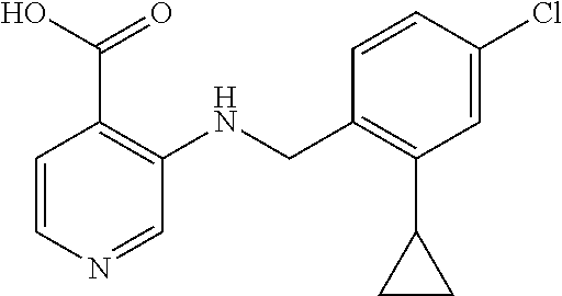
C1=CN=CC(NCC2=C(C3CC3)C=C(Cl)C=C2)=C1C(O)=O
